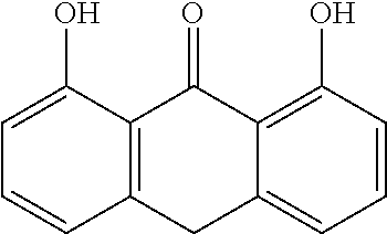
C1=CC(O)=C2C(=C1)CC1=C(C2=O)C(O)=CC=C1
